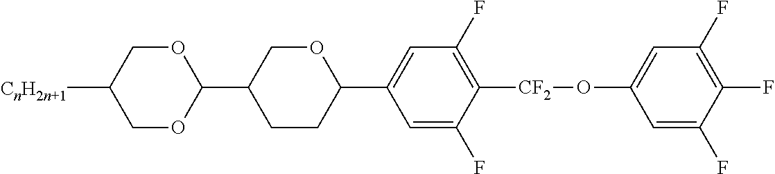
O1CC([CnH2n+1])COC1C1CCC(C2=CC(F)=C([CF2]OC3=CC(F)=C(F)C(F)=C3)C(F)=C2)OC1
